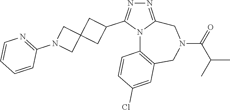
N1=C2N(C(C3CC4(C3)CN(C3=NC=CC=C3)C4)=N1)C1=C(CN(C(=O)C(C)C)C2)C=C(Cl)C=C1
